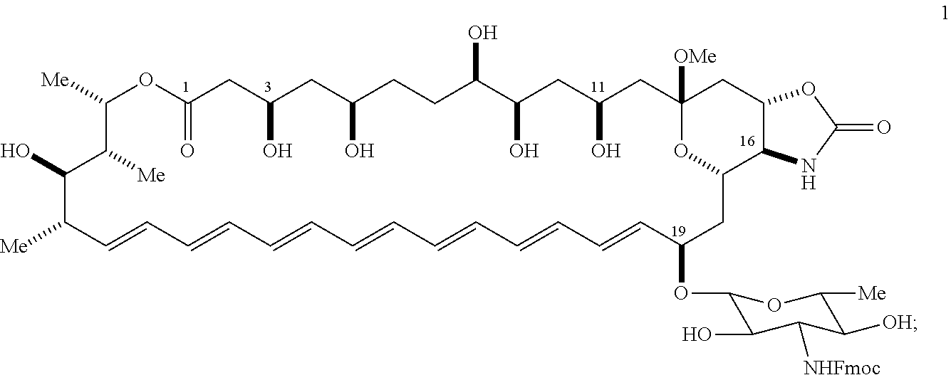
[Me]C1C=CC=CC=CC=CC=CC=CC=CC(OC2C(O)C([NHFmoc])C([OH])C([Me])O2)CC2OC([OMe])(CC(O)CC(O)C(O)CCC(O)CC(O)CC(=O)OC([Me])C([Me])C1O)CC1C2NC(=O)O1
